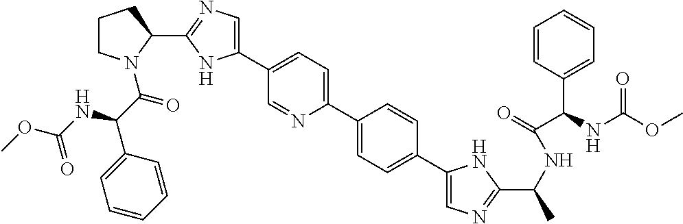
C1(C2N(C(C(C3=CC=CC=C3)NC(OC)=O)=O)CCC2)=NC=C(C2=CC=C(C3=CC=C(C4=CN=C(C(C)NC(=O)C(C5=CC=CC=C5)NC(OC)=O)N4)C=C3)N=C2)N1
